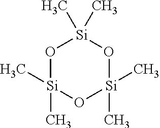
O1[Si](C)(C)O[Si](C)(C)O[Si]1(C)C
